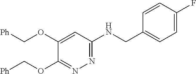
C1(OC[Ph])=CC(NCC2=CC=C(F)C=C2)=NN=C1OC[Ph]
